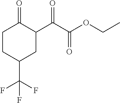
C1CC(C(F)(F)F)CC(C(C(OCC)=O)=O)C1=O
